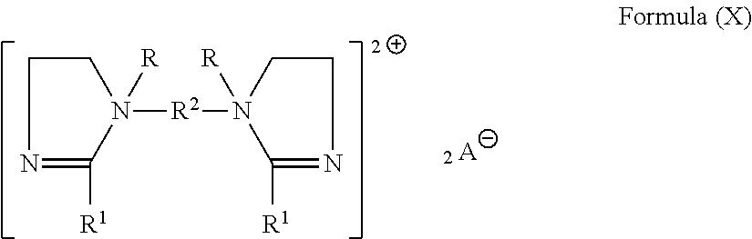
C1CN=C([R1])N1([R2]N1([R])C([R1])=NCC1)[R].[A]
